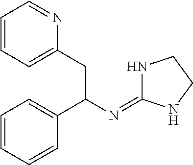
C1=CC=C(CC(N=C2NCCN2)C2=CC=CC=C2)N=C1
